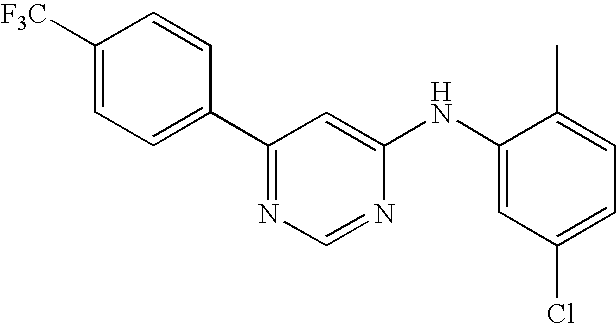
[F3C]C1=CC=C(C2=NC=NC(NC3=CC(Cl)=CC=C3C)=C2)C=C1
